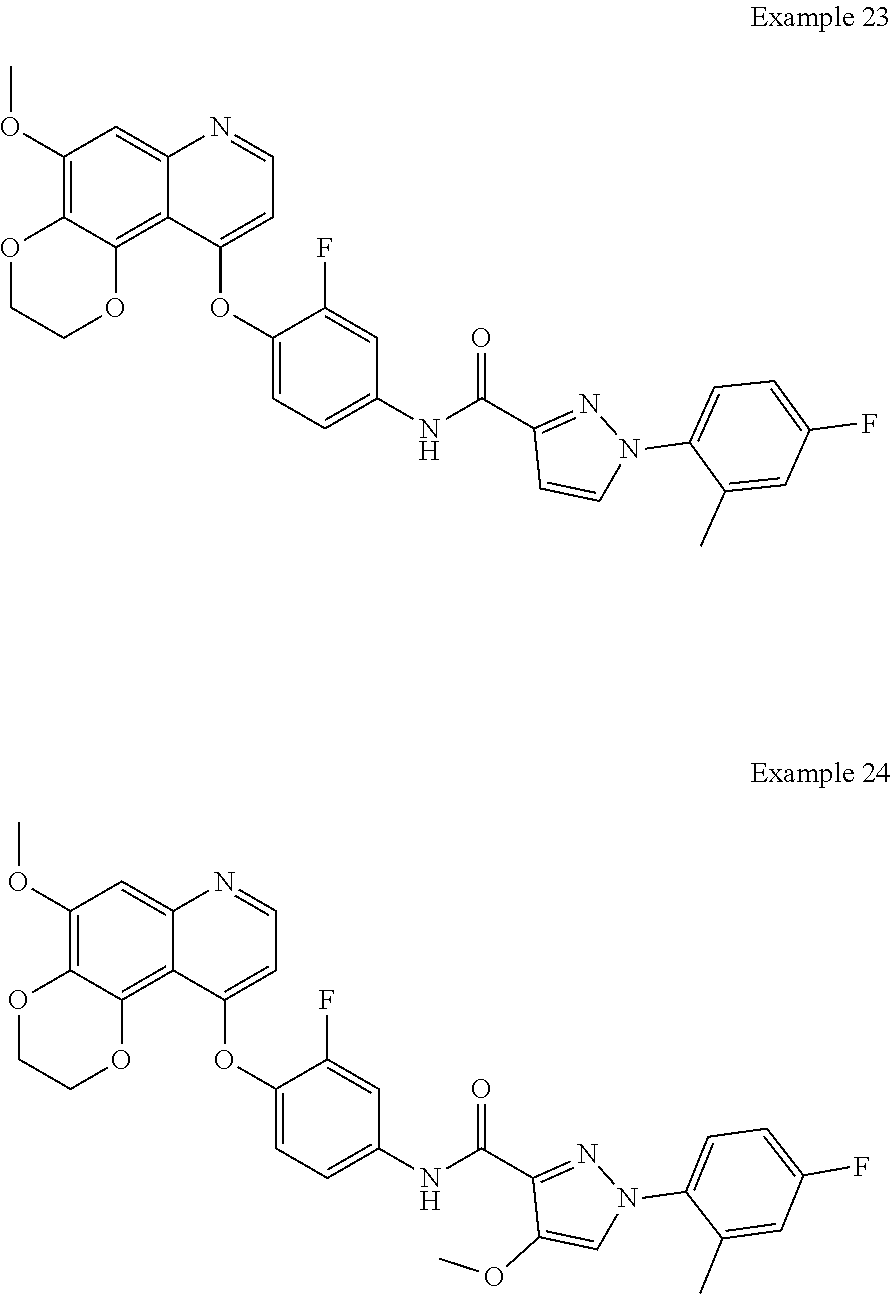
C1(OC)=C2C(=C3C(=C1)N=CC=C3OC1=CC=C(NC(C3=NN(C4=CC=C(F)C=C4C)C=C3)=O)C=C1F)OCCO2.C1COC2=C(OC)C=C3N=CC=C(OC4=CC=C(NC(C5=NN(C6=CC=C(F)C=C6C)C=C5OC)=O)C=C4F)C3=C2O1
